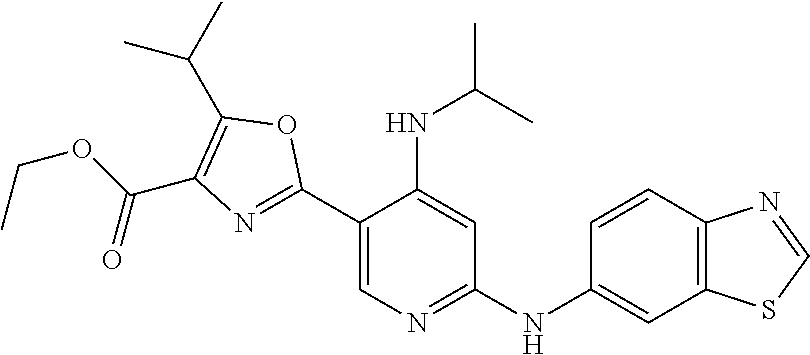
C(C1=C(C(C)C)OC(C2=CN=C(NC3=CC4=C(C=C3)N=CS4)C=C2NC(C)C)=N1)(OCC)=O
